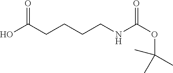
OC(CCCCNC(OC(C)(C)C)=O)=O
